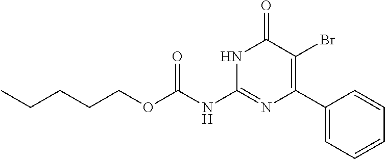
N1C(NC(OCCCCC)=O)=NC(C2=CC=CC=C2)=C(Br)C1=O
